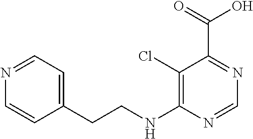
C1(Cl)=C(NCCC2=CC=NC=C2)N=CN=C1C(=O)O
